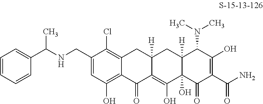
C12=C(Cl)C(CNC(C3=CC=CC=C3)C)=CC(O)=C1C(=O)C1=C(O)C3(O)C([H])(CC1([H])C2)C(N(C)C)C(O)=C(C(N)=O)C3=O
